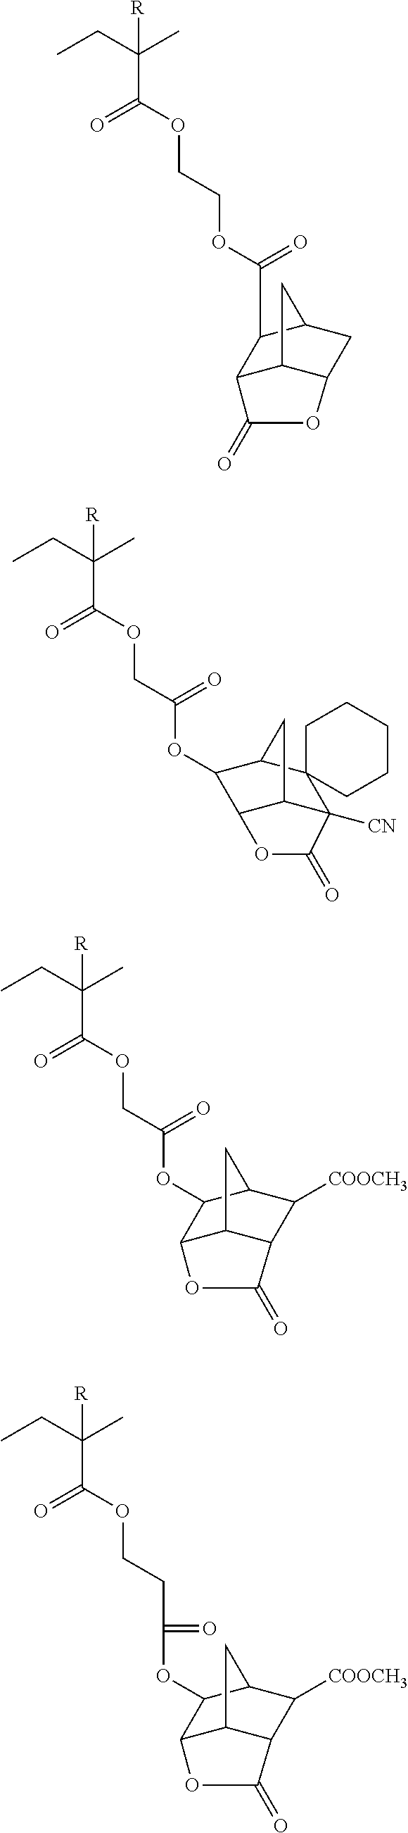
CCC(C)([R])C(OCCOC(C1C2C3C(CC1C3)OC2=O)=O)=O.CCC(C)([R])C(OCC(=O)OC1C2C3C([CN])(C(=O)O2)C2(C1C3)CCCCC2)=O.CCC(C)([R])C(OCC(=O)OC1C2C3C(C([COOCH3])C1C3)C(=O)O2)=O.CCC(C)([R])C(OCCC(=O)OC1C2C3C(C([COOCH3])C1C3)C(=O)O2)=O
